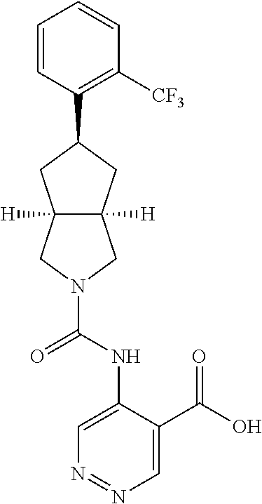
C(=O)(N1CC2([H])C([H])(C1)CC(C1=C([CF3])C=CC=C1)C2)NC1=CN=NC=C1C(O)=O
